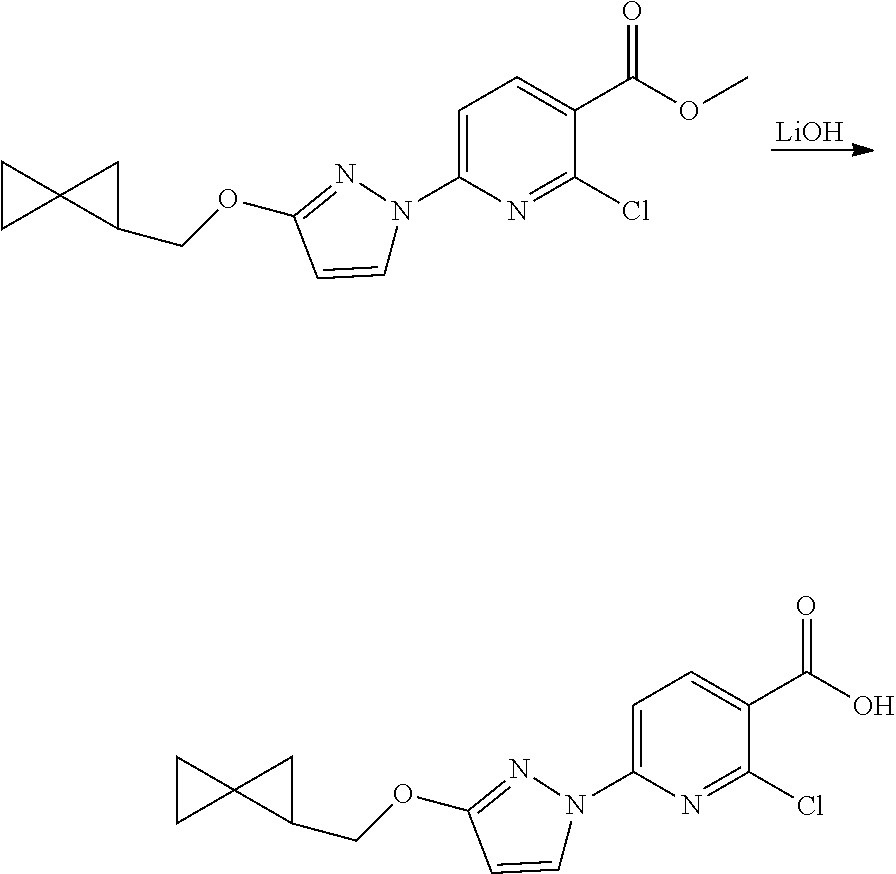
C12(C(COC3=NN(C4=CC=C(C(=O)O)C(Cl)=N4)C=C3)C1)CC2.C12(C(COC3=NN(C4=CC=C(C(=O)OC)C(Cl)=N4)C=C3)C1)CC2.[LiOH]
